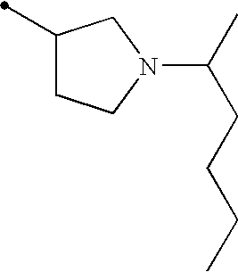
C1(C)CCN(C(C)CCCC)C1
